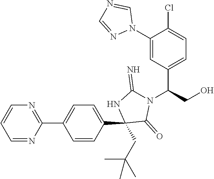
C1(C2=NC=CC=N2)=CC=C(C2(CC(C)(C)C)C(=O)N(C(C3=CC=C(Cl)C(N4C=NC=N4)=C3)CO)C(=N)N2)C=C1
